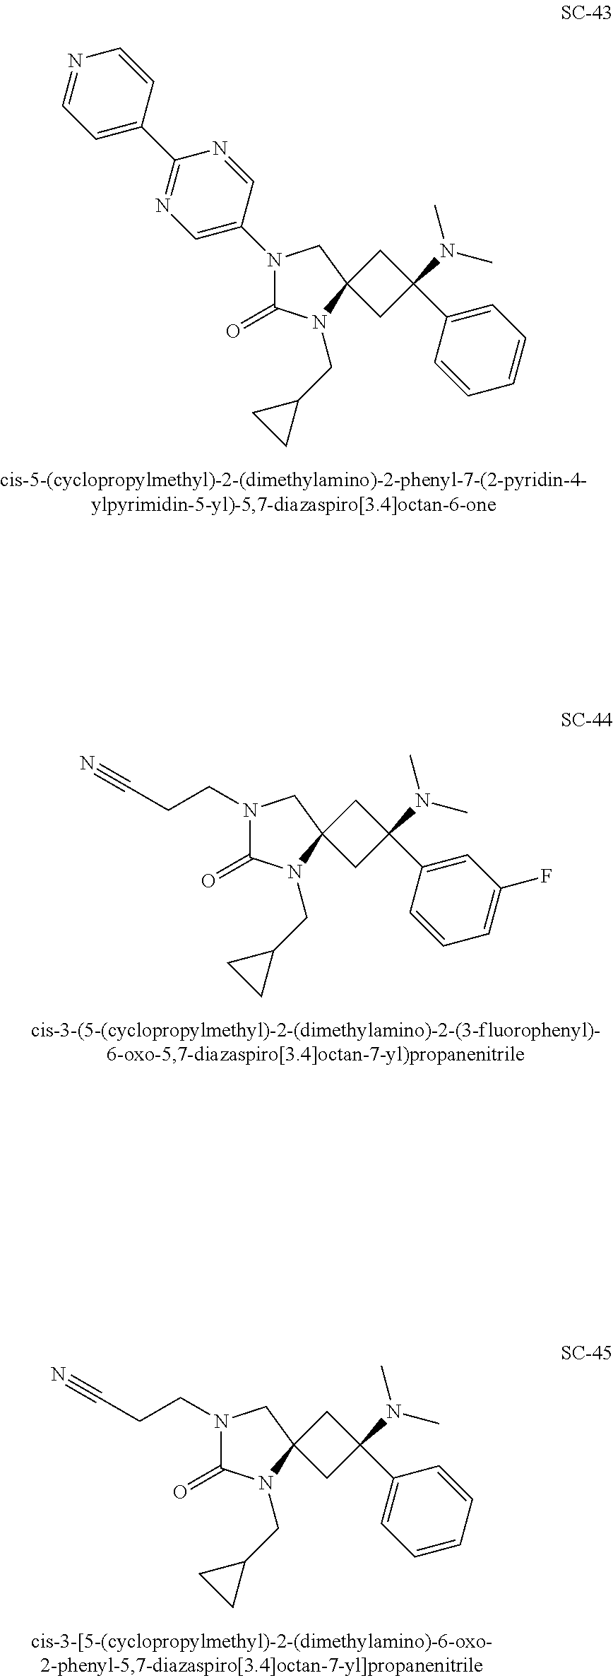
N1(C2=CN=C(C3=CC=NC=C3)N=C2)C(=O)N(CC2CC2)C2(C1)CC(N(C)C)(C1=CC=CC=C1)C2.N1(CCC#N)C(=O)N(CC2CC2)C2(C1)CC(N(C)C)(C1=CC(F)=CC=C1)C2.N1(CCC#N)C(=O)N(CC2CC2)C2(C1)CC(N(C)C)(C1=CC=CC=C1)C2
